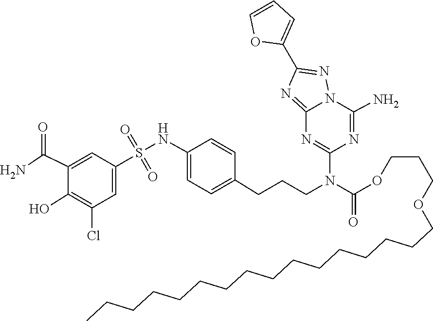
N1=C2N=C(N(C(OCCCOCCCCCCCCCCCCCCCC)=O)CCCC3=CC=C(NS(=O)(=O)C4=CC(Cl)=C(O)C(C(N)=O)=C4)C=C3)N=C(N)N2N=C1C1=CC=CO1
